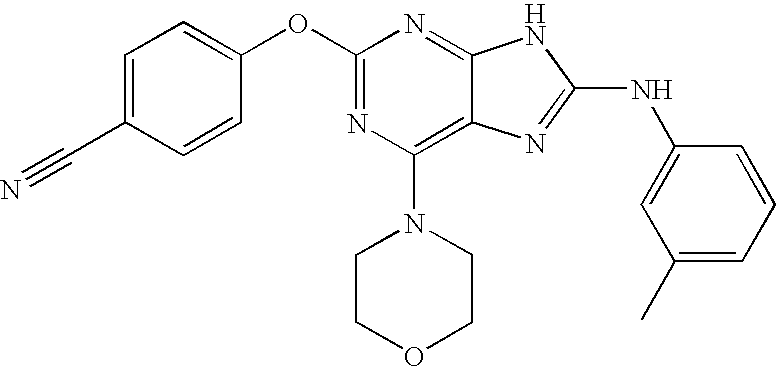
O(C1=NC(N2CCOCC2)=C2C(=N1)NC(NC1=CC(C)=CC=C1)=N2)C1=CC=C(C#N)C=C1
